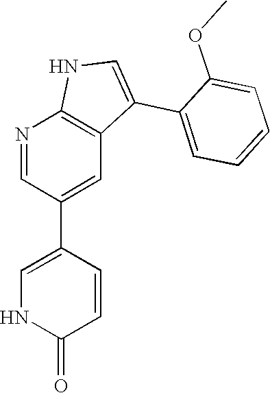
N1=CC(C2=CNC(=O)C=C2)=CC2=C1NC=C2C1=CC=CC=C1OC
